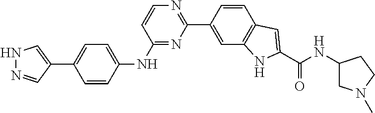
C1=C(NC2=NC(C3=CC4=C(C=C3)C=C(C(NC3CN(C)CC3)=O)N4)=NC=C2)C=CC(C2=CNN=C2)=C1
